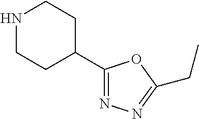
N1CCC(C2=NN=C(CC)O2)CC1
